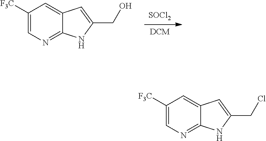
[DCM].[SOCl2].C1([F3C])=CN=C2C(=C1)C=C(CO)N2.C1([F3C])=CN=C2C(=C1)C=C(CCl)N2
